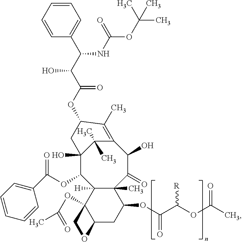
C12=C(C)C(OC(C(C(C3=CC=CC=C3)NC(OC(C)(C)C)=O)O)=O)CC(O)(C1(C)C)C(OC(=O)C1=CC=CC=C1)C1([H])C(C)(C(=O)C2O)C(OC(C(OC(C)=O)[R])=O)CC2C1(OC(=O)C)CO2
